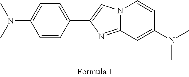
N12C(=NC(C3=CC=C(N(C)C)C=C3)=C1)C=C(N(C)C)C=C2
